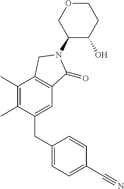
C1(CC2=CC=C(C#N)C=C2)=CC2=C(C(C)=C1C)CN(C1C(O)CCOC1)C2=O
